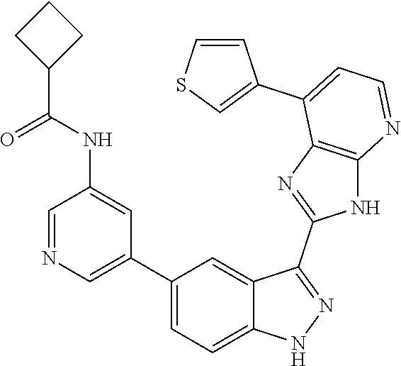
C1=NC=C(C2=CC=C3C(=C2)C(C2=NC4=C(N2)N=CC=C4C2=CSC=C2)=NN3)C=C1NC(=O)C1CCC1
